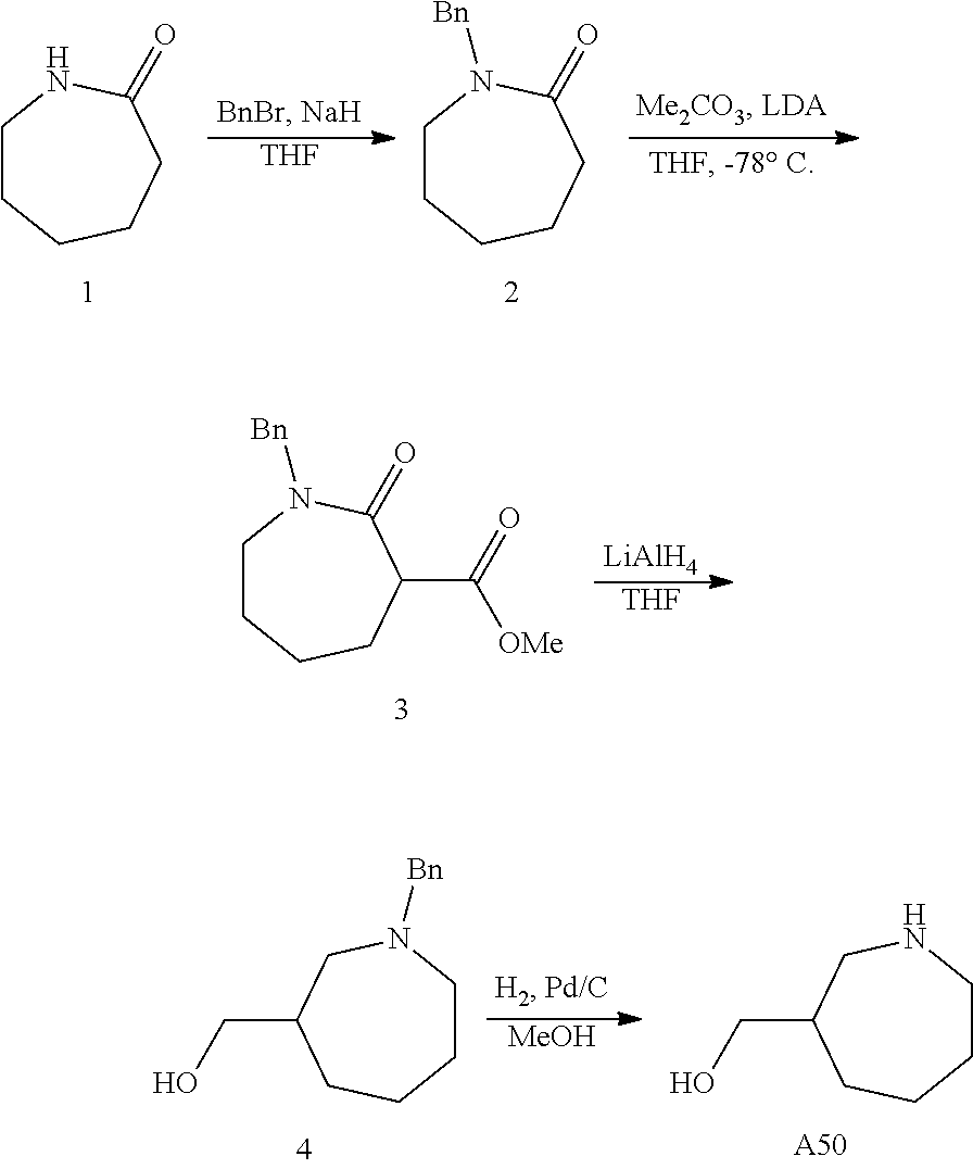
C1CCCCC(=O)N1.[THF].C1CCCCC(=O)N1[Bn].C1CCCC(C([OMe])=O)C(=O)N1[Bn].[LiAlH4].[THF].C1CN([Bn])CC(CO)CC1.[MeOH].C1CNCC(CO)CC1.[A50]
